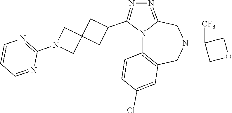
N12C3=C(CN(C4([CF3])COC4)CC1=NN=C2C1CC2(C1)CN(C1=NC=CC=N1)C2)C=C(Cl)C=C3
